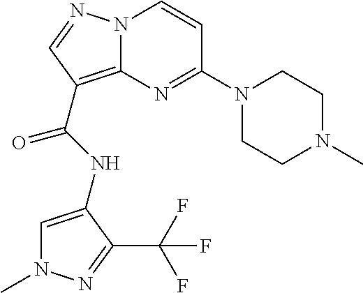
C1=C(NC(=O)C2=C3N(N=C2)C=CC(N2CCN(C)CC2)=N3)C(C(F)(F)F)=NN1C
